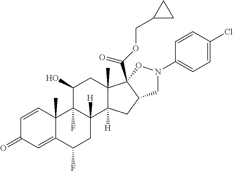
C1=CC2(C)C(=CC1=O)C(F)CC1([H])C2(F)C(O)CC2(C)C1([H])CC1C2(C(OCC2CC2)=O)ON(C2=CC=C(Cl)C=C2)C1
